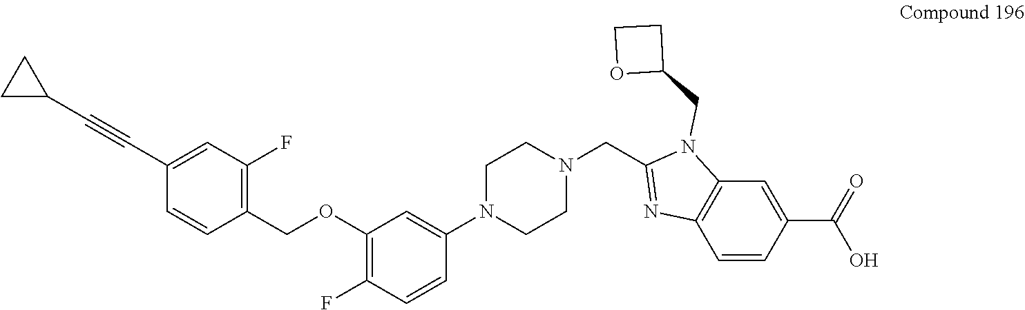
C1(COC2=C(F)C=CC(N3CCN(CC4=NC5=C(N4CC4CCO4)C=C(C(=O)O)C=C5)CC3)=C2)=C(F)C=C(C#CC2CC2)C=C1
